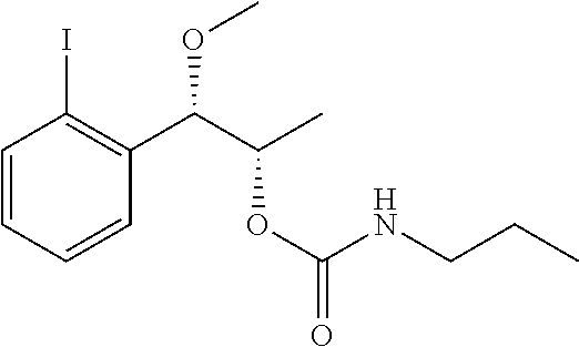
C1=CC=CC(C(C(C)OC(=O)NCCC)OC)=C1I
